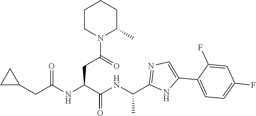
C1CC1CC(=O)NC(C(=O)NC(C1=NC=C(C2=CC=C(F)C=C2F)N1)C)CC(N1C(C)CCCC1)=O
